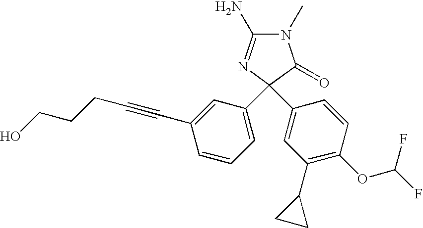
N1(C)C(N)=NC(C2=CC=CC(C#CCCCO)=C2)(C2=CC(C3CC3)=C(OC(F)F)C=C2)C1=O
